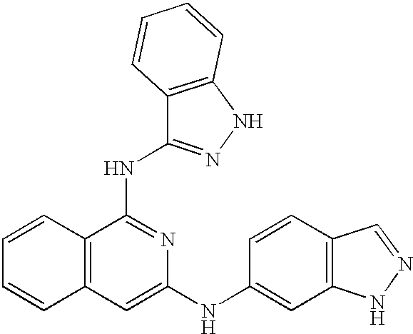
C12=C(C(NC3=NNC4=C3C=CC=C4)=NC(NC3=CC4=C(C=C3)C=NN4)=C1)C=CC=C2
